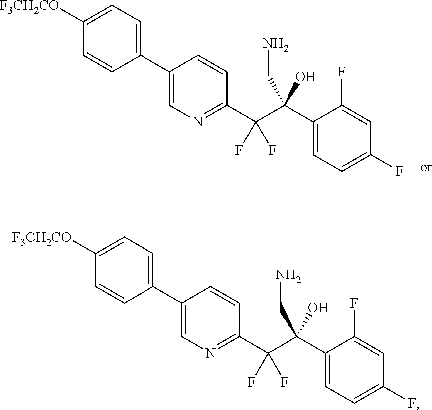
C1(C2=CC=C([F3CH2CO])C=C2)=CN=C(C(C(C2=CC=C(F)C=C2F)(CN)O)(F)F)C=C1.C1(C2=CC=C([F3CH2CO])C=C2)=CN=C(C(C(C2=CC=C(F)C=C2F)(CN)O)(F)F)C=C1
